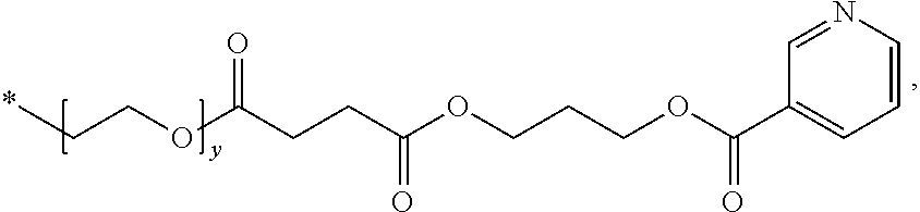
CCCOC(CCC(OCCCOC(C1=CC=CN=C1)=O)=O)=O
